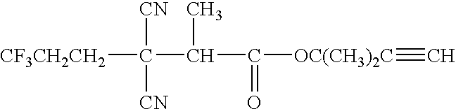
[CF3CH2CH2]C([CN])([CN])C(C(=O)[OC(CH3)2C]#C)C
